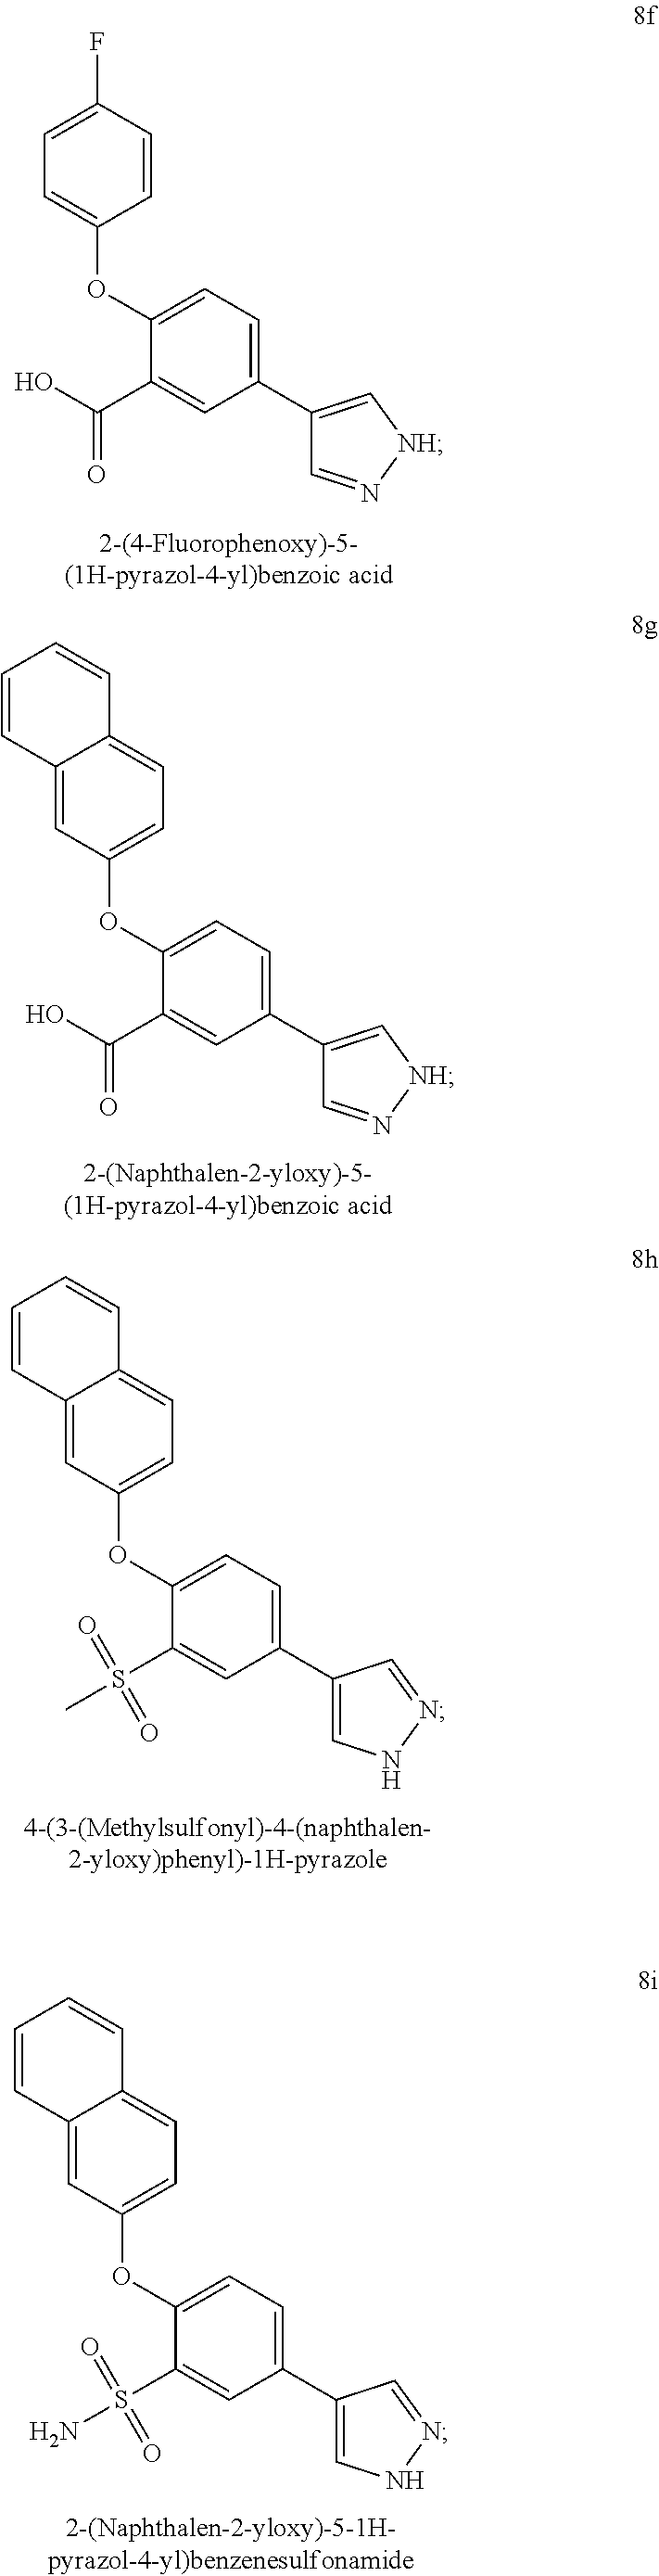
C1=CC(F)=CC=C1OC1=CC=C(C2=C[NH]N=C2)C=C1C(O)=O.C1=C2C(=CC=C1OC1=CC=C(C3=C[NH]N=C3)C=C1C(O)=O)C=CC=C2.C1=C2C(=CC=C1OC1=CC=C(C3=CNN=C3)C=C1S(C)(=O)=O)C=CC=C2.C1=C2C(=CC=C1OC1=CC=C(C3=CNN=C3)C=C1S(N)(=O)=O)C=CC=C2
